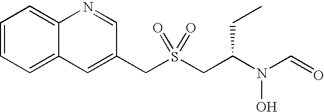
C(S(CC(N(C=O)O)CC)(=O)=O)C1=CC2=CC=CC=C2N=C1
